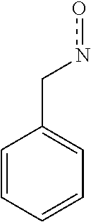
C1=CC=CC=C1Cno
